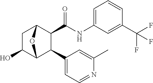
C1(O)C2C(C3=CC=NC(C)=C3)C(C(NC3=CC=CC(C(F)(F)F)=C3)=O)C(C1)O2
